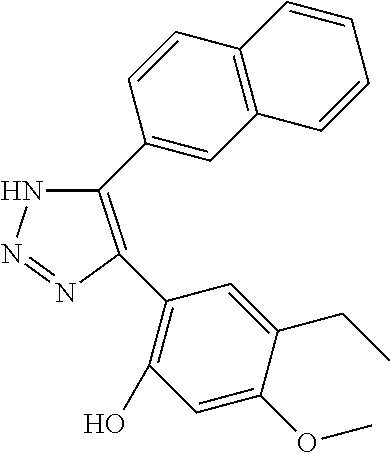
C1(C2=CC3=C(C=C2)C=CC=C3)=C(C2=C(O)C=C(OC)C(CC)=C2)N=NN1
